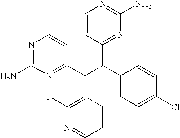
N1=C(N)N=C(C(C(C2=CC=C(Cl)C=C2)C2=NC(N)=NC=C2)C2=C(F)N=CC=C2)C=C1
